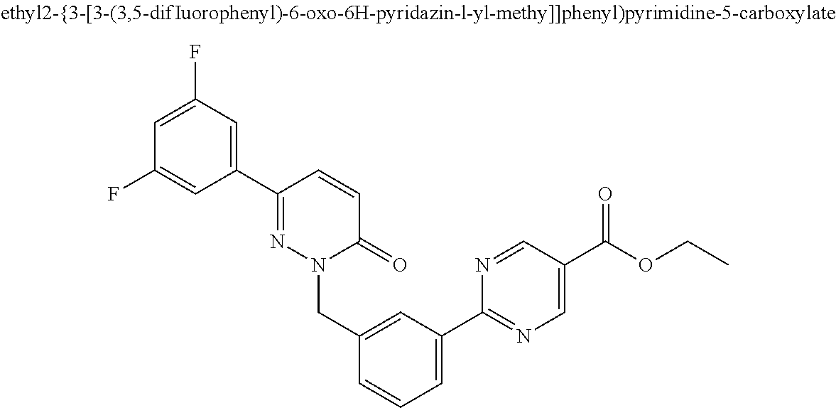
C1=C(CN2N=C(C3=CC(F)=CC(F)=C3)C=CC2=O)C=CC=C1C1=NC=C(C(OCC)=O)C=N1
